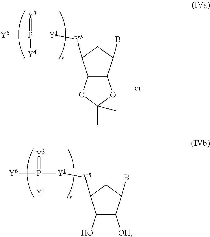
C1(O)C([OH])C(B)CC1[Y5][Y1]P([Y6])(=[Y3])[Y4].C12C(C(B)CC1[Y5][Y1]P([Y6])(=[Y3])[Y4])OC(C)(C)O2
